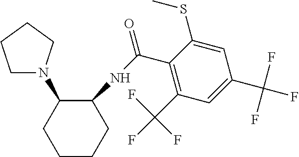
C1CCC(NC(C2=C(C(F)(F)F)C=C(C(F)(F)F)C=C2SC)=O)C(N2CCCC2)C1
